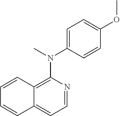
C1=NC(N(C2=CC=C(OC)C=C2)C)=C2C(=C1)C=CC=C2
